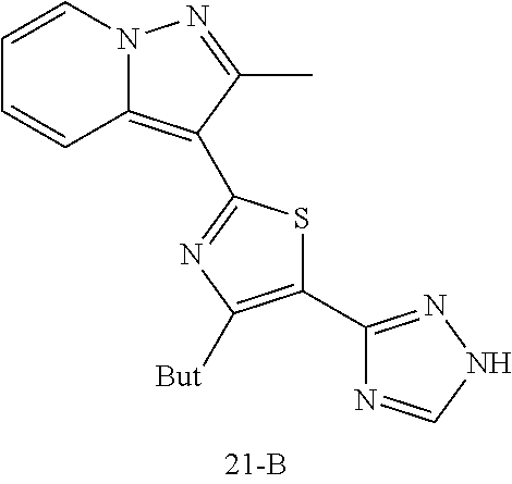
C1=CN2C(=C(C3=NC([But])=C(C4=NNC=N4)S3)C(C)=N2)C=C1
